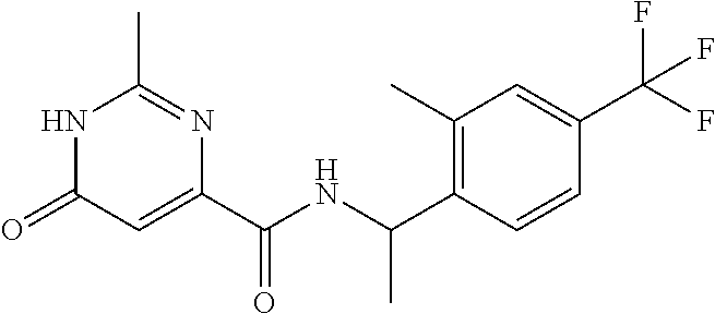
C1(C)=NC(C(NC(C2=C(C)C=C(C(F)(F)F)C=C2)C)=O)=CC(=O)N1
